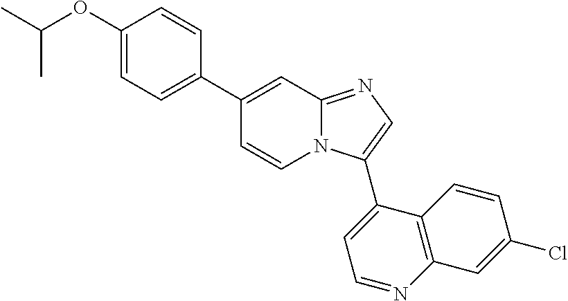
C1(C2=CC=C(OC(C)C)C=C2)=CC2=NC=C(C3=CC=NC4=C3C=CC(Cl)=C4)N2C=C1
